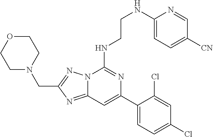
N12C(=NC(CN3CCOCC3)=N1)C=C(C1=CC=C(Cl)C=C1Cl)N=C2NCCNC1=CC=C([CN])C=N1
